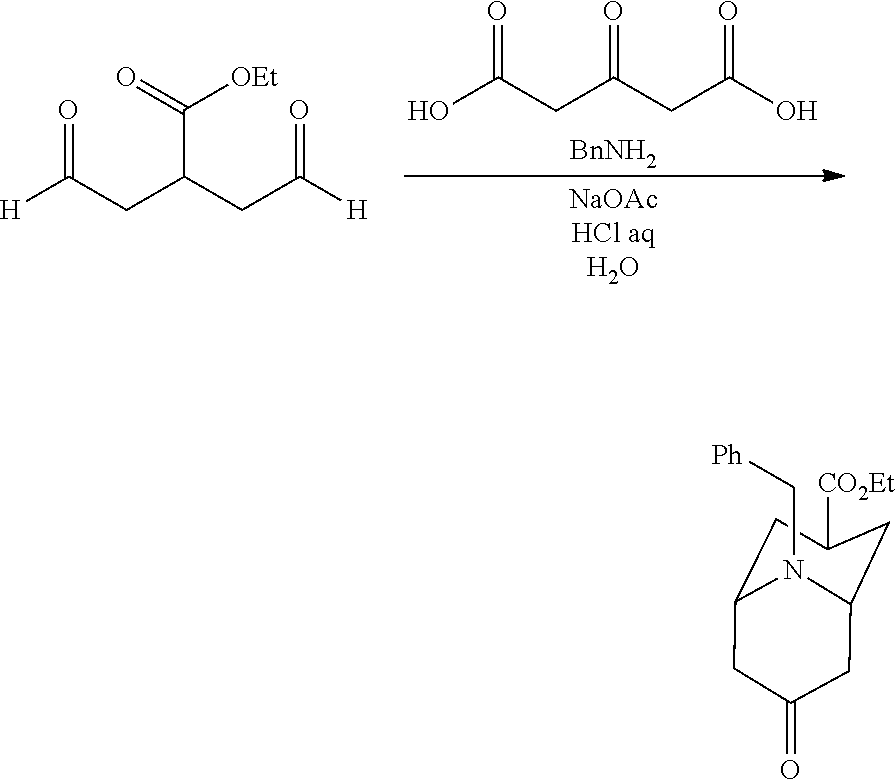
[BnNH2].[NaOAcHCl aqH2O].OC(CC(CC(O)=O)=O)=O.[H]C(CC(CC([H])=O)C(=O)[OEt])=O.C1C2CC([CO2Et])CC(CC1=O)N2C[Ph]
